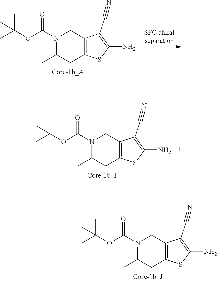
N1(C(OC(C)(C)C)=O)C(C)CC2=C(C1)C(C#N)=C(N)S2.N1(C(OC(C)(C)C)=O)C(C)CC2=C(C1)C(C#N)=C(N)S2.N1(C(OC(C)(C)C)=O)C(C)CC2=C(C1)C(C#N)=C(N)S2
